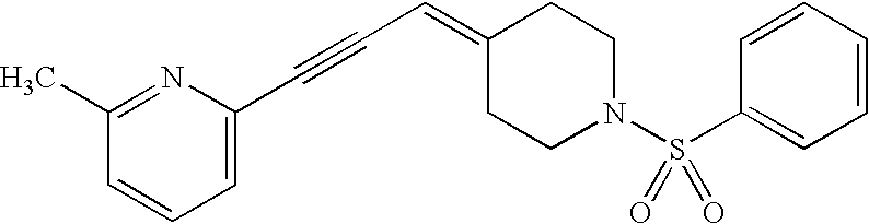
C1(C)=NC(C#CC=C2CCN(S(C3=CC=CC=C3)(=O)=O)CC2)=CC=C1
